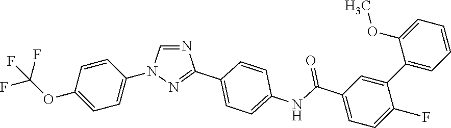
C1(OC(F)(F)F)=CC=C(N2C=NC(C3=CC=C(NC(C4=CC=C(F)C(C5=CC=CC=C5OC)=C4)=O)C=C3)=N2)C=C1
